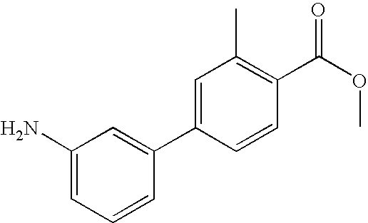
C1(N)=CC=CC(C2=CC(C)=C(C(OC)=O)C=C2)=C1
